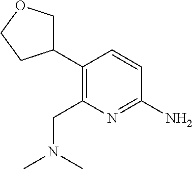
C1(CN(C)C)=C(C2COCC2)C=CC(N)=N1
